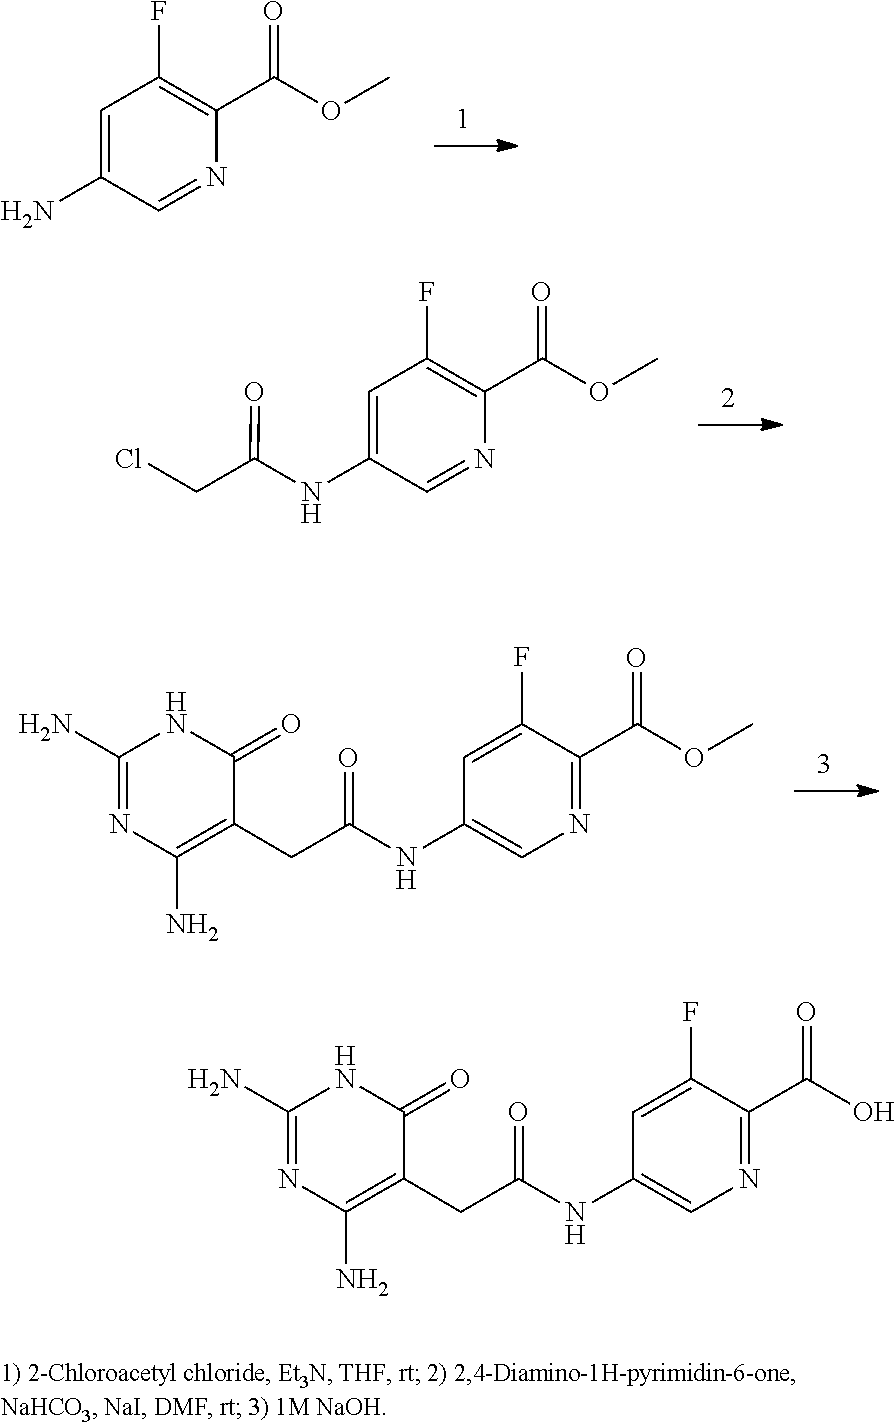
C1=C(N)C=NC(C(OC)=O)=C1F.C1=C(NC(CCl)=O)C=NC(C(OC)=O)=C1F.C1=C(F)C(C(OC)=O)=NC=C1NC(=O)CC1=C(N)N=C(N)NC1=O.C1=C(F)C(C(O)=O)=NC=C1NC(=O)CC1=C(N)N=C(N)NC1=O
